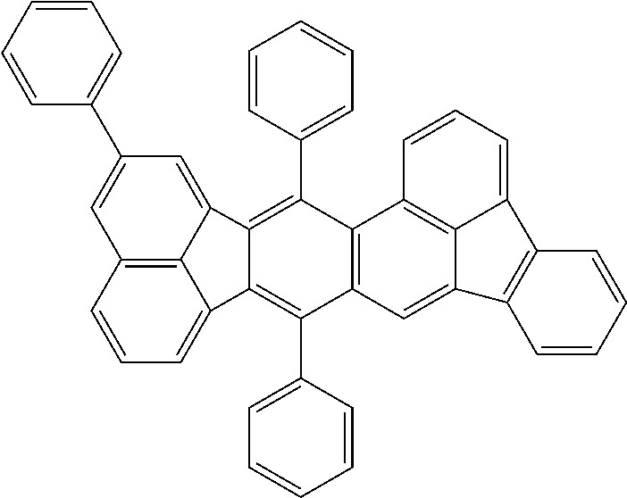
C12=C3C=CC=C1C1=C(C4=CC=CC=C4)C4=C(C(C5=CC=CC=C5)=C1C2=CC(C1=CC=CC=C1)=C3)C1=C2C(=C4)C3=C(C2=CC=C1)C=CC=C3
